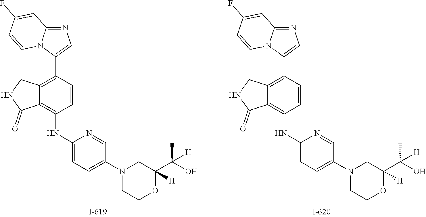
C12=C(NC3=CC=C(N4CCOC(C(C)(O)[H])([H])C4)C=N3)C=CC(C3=CN=C4N3C=CC(F)=C4)=C1CNC2=O.C12=C(NC3=CC=C(N4CCOC(C(C)(O)[H])([H])C4)C=N3)C=CC(C3=CN=C4N3C=CC(F)=C4)=C1CNC2=O
